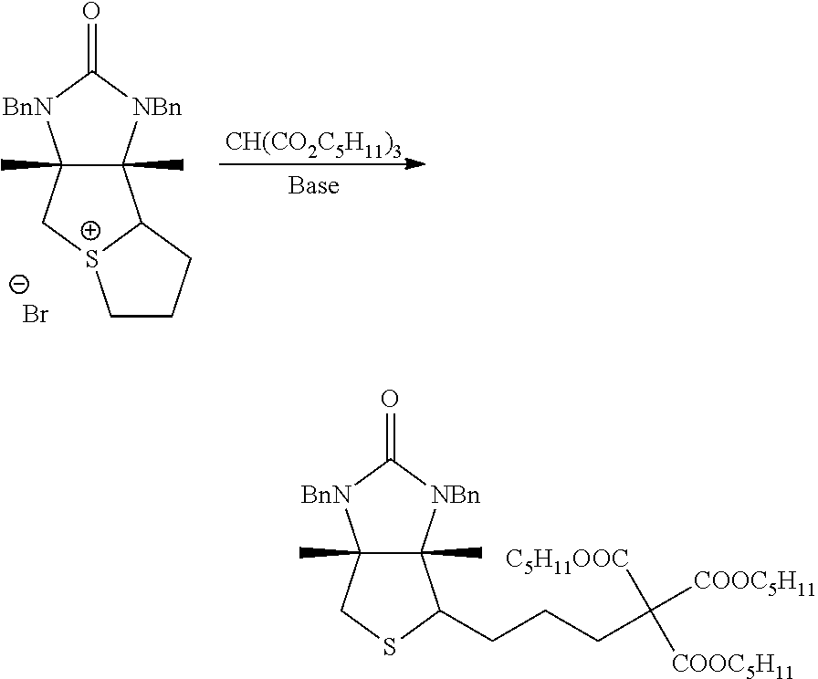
C12(C)C(C)(C(CCCC([COOC5H11])([COOC5H11])[C5H11OOC])SC1)[NBn]C(=O)[BnN]2.C12(C)C(C)(C3[S+](C1)CCC3)[NBn]C(=O)[BnN]2.[Br-].[CH(CO2C5H11)3]
